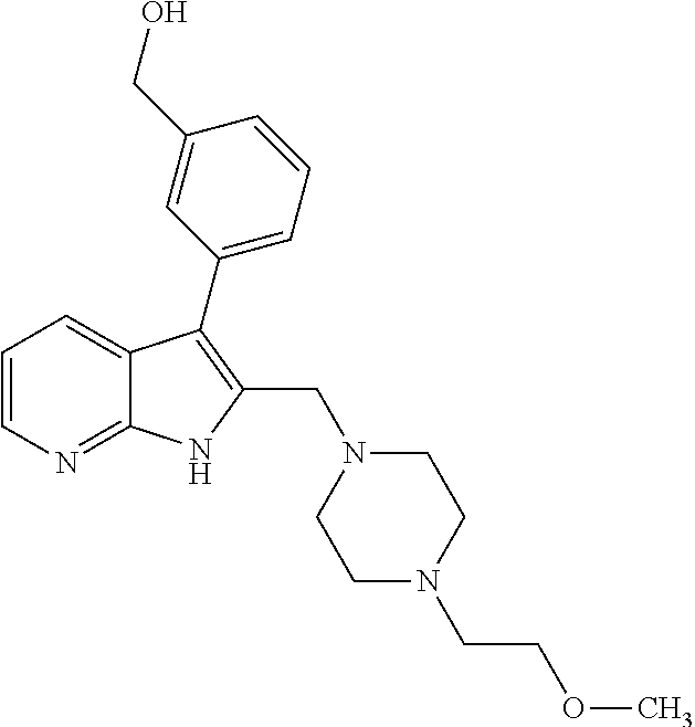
C1=CN=C2C(=C1)C(C1=CC=CC(CO)=C1)=C(CN1CCN(CCOC)CC1)N2
